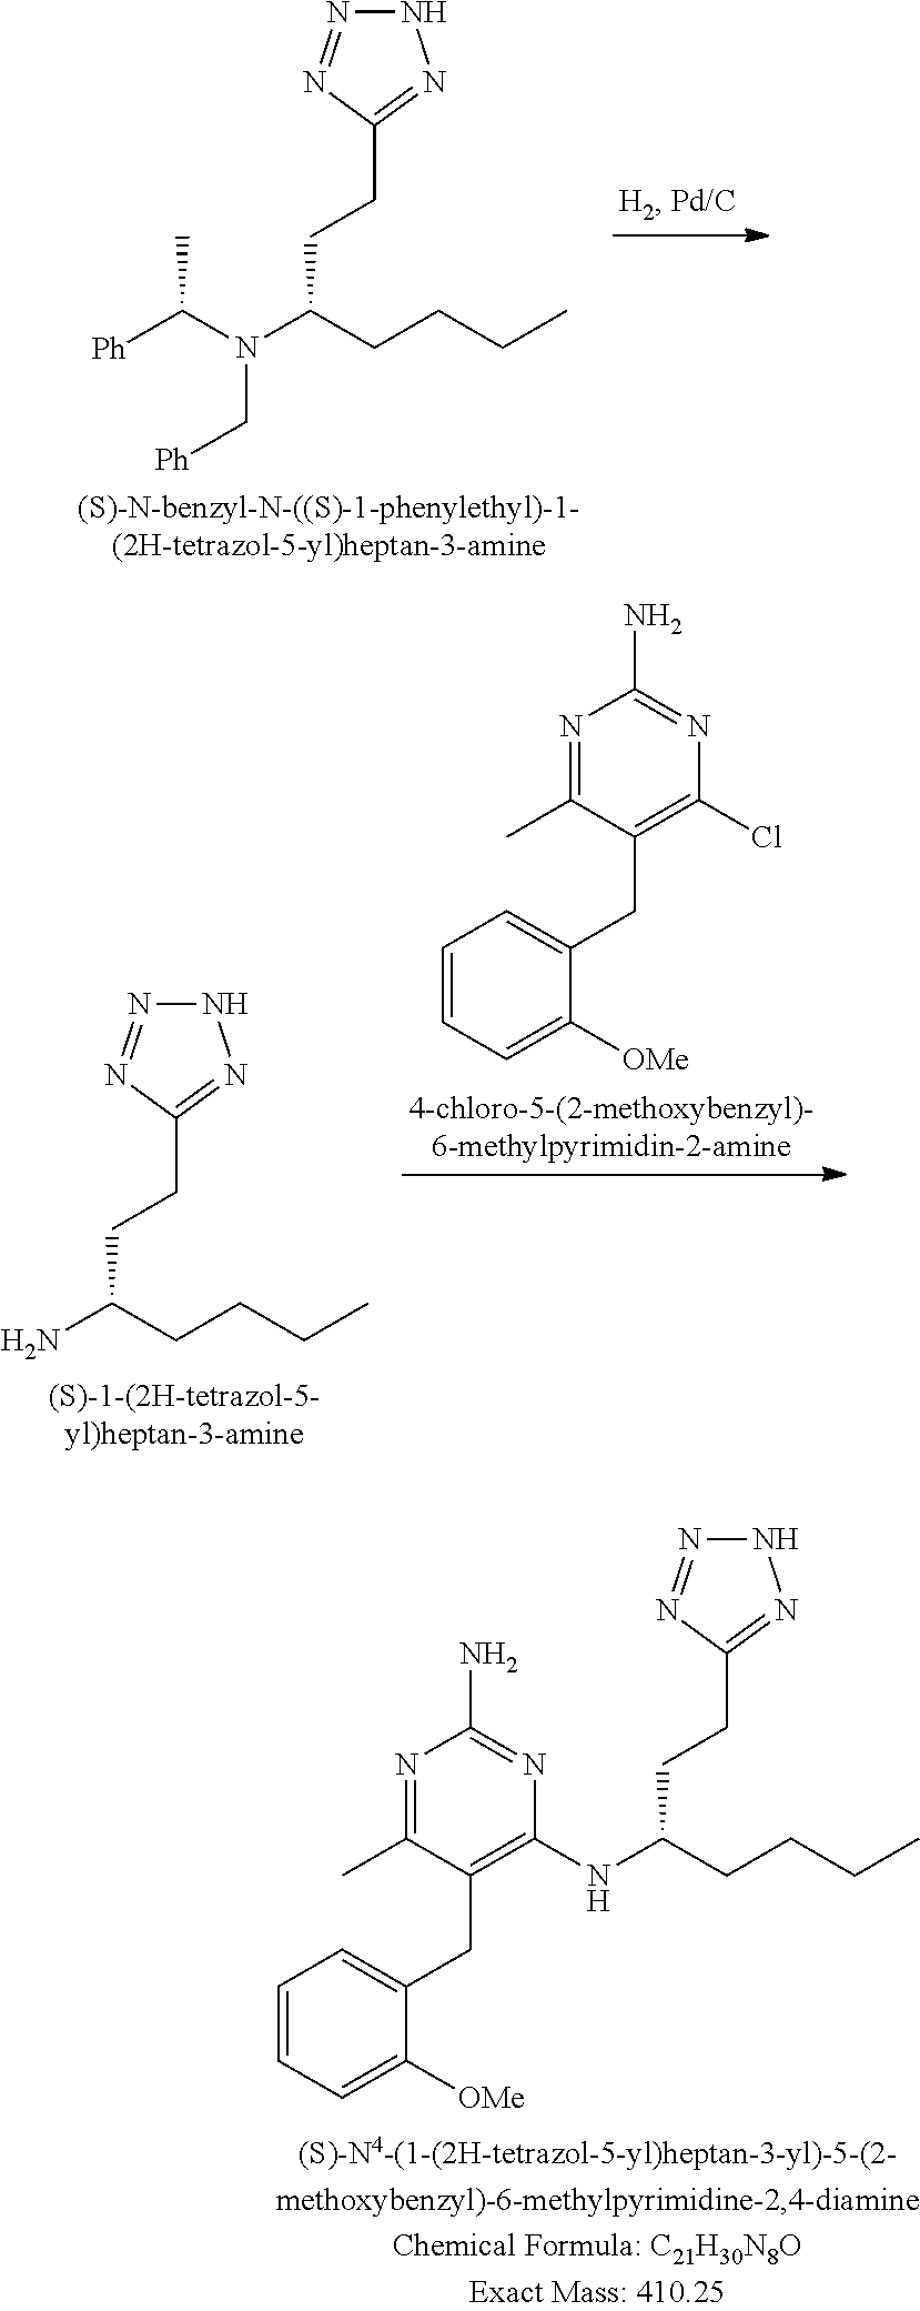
C1(Cl)=C(CC2=CC=CC=C2[OMe])C(C)=NC(N)=N1.C(CC(N)CCC1=NNN=N1)CC.C(CC(CCC1=NNN=N1)N(C([Ph])C)C[Ph])CC.C1(NC(CCCC)CCC2=NNN=N2)=C(CC2=CC=CC=C2[OMe])C(C)=NC(N)=N1
